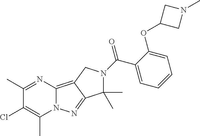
C1(C)=NC2=C3C(=NN2C(C)=C1Cl)C(C)(C)N(C(C1=CC=CC=C1OC1CN(C)C1)=O)C3
